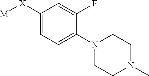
C1=C([X][M])C=C(F)C(N2CCN(C)CC2)=C1
